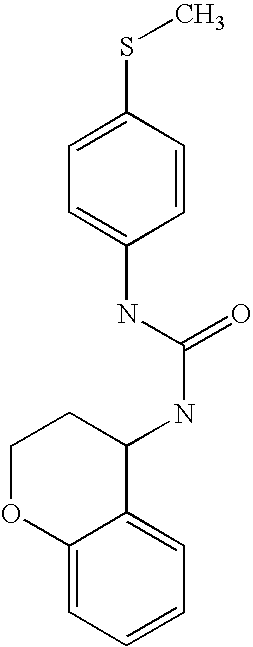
C1=C(SC)C=CC(NC(NC2CCOC3=CC=CC=C23)=O)=C1
